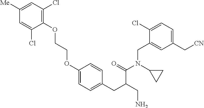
C1=C([Me])C=C(Cl)C(OCCOC2=CC=C(CC(CN)C(=O)N(C3CC3)CC3=CC(C[CN])=CC=C3Cl)C=C2)=C1Cl
